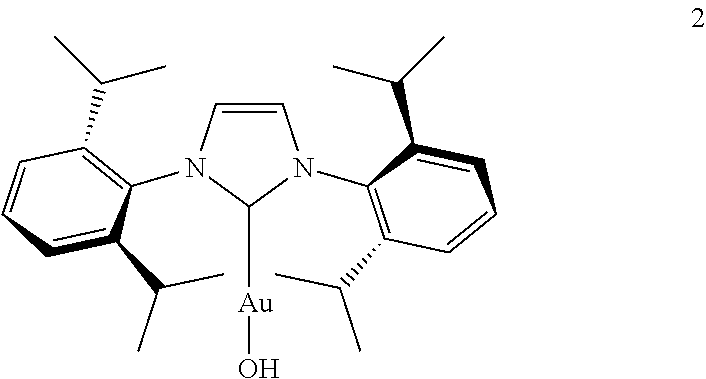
C1(C(C)C)=C(N2C=CN(C3=C(C(C)C)C=CC=C3C(C)C)C2[Au]O)C(C(C)C)=CC=C1
